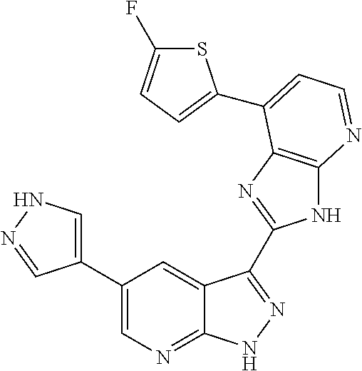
C1(C2=CNN=C2)=CN=C2C(=C1)C(C1=NC3=C(N1)N=CC=C3C1=CC=C(F)S1)=NN2
